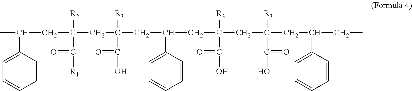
CC(C1=CC=CC=C1)CC(C(=O)[R1])([R2])CC([R3])(C(=O)O)CC(C1=CC=CC=C1)CC(C(=O)O)([R3])CC([R3])(C(=O)O)CC(C1=CC=CC=C1)CC
